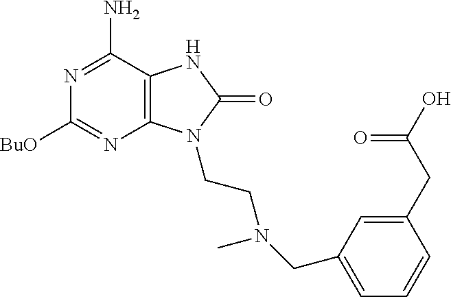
C1([BuO])=NC2=C(C(N)=N1)NC(=O)N2CCN(C)CC1=CC=CC(CC(O)=O)=C1
